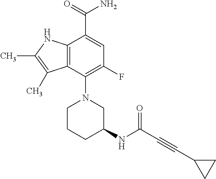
C1(N2CC(NC(=O)C#CC3CC3)CCC2)=C(F)C=C(C(=O)N)C2=C1C(C)=C(C)N2
